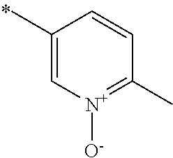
C1(C)=C[N+]([O-])=C(C)C=C1
